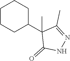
C1CCC(C2(C)C(=O)NN=C2C)CC1
